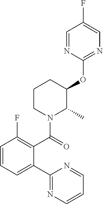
C1=CC=C(C2=NC=CC=N2)C(C(=O)N2C(C)C(OC3=NC=C(F)C=N3)CCC2)=C1F
